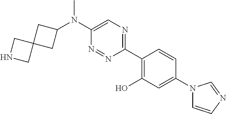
C1(N(C2=CN=C(C3=C(O)C=C(N4C=CN=C4)C=C3)N=N2)C)CC2(C1)CNC2
